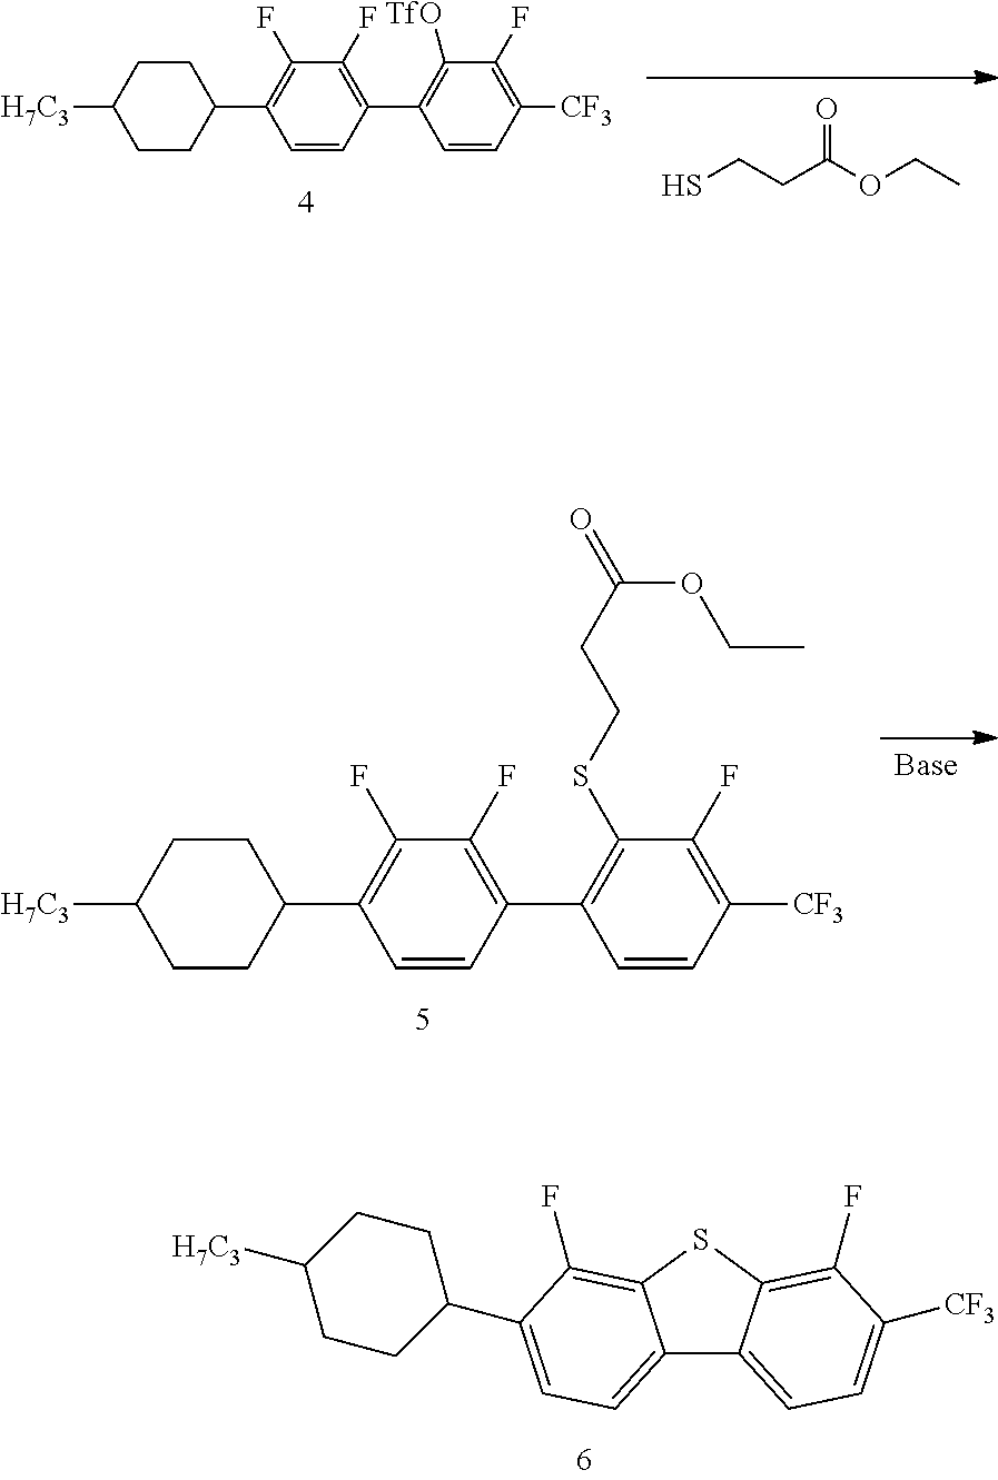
C12=CC=C(C3CCC([H7C3])CC3)C(F)=C1SC1=C(F)C([CF3])=CC=C21.SCCC(OCC)=O.C1(F)=C([CF3])C=CC(C2=C(F)C(F)=C(C3CCC([H7C3])CC3)C=C2)=C1[TfO].[Base].C(CC(=O)OCC)SC1=C(C2=C(F)C(F)=C(C3CCC([H7C3])CC3)C=C2)C=CC([CF3])=C1F
